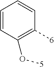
C1=CC(O[5])=C([6])C=C1
